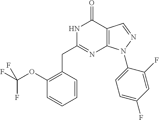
C1(OC(F)(F)F)=C(CC2=NC3=C(C(=O)N2)C=NN3C2=CC=C(F)C=C2F)C=CC=C1
